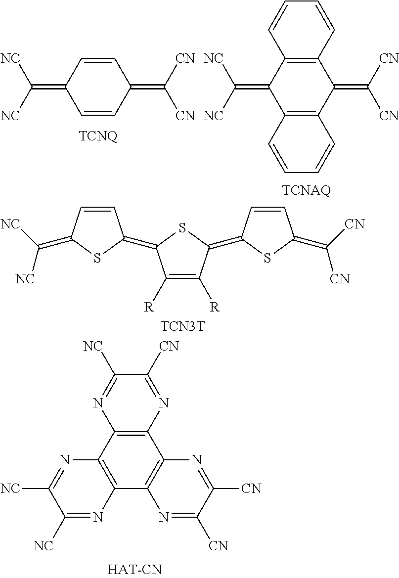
C1([R])=C([R])C(=C2C=CC(=C([CN])[CN])S2)SC1=C1C=CC(=C([NC])[NC])S1.[TCN3T].C12=C(C3=C(C4=C1N=C([CN])C([CN])=N4)N=C([NC])C([NC])=N3)N=C([NC])C([CN])=N2.C1=CC(=C([NC])[NC])C=CC1=C([CN])[CN].C12=C(C(=C([NC])[NC])C3=C(C1=C([CN])[CN])C=CC=C3)C=CC=C2
